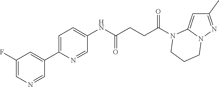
C1(C)=NN2C(=C1)N(C(CCC(NC1=CC=C(C3=CC(F)=CN=C3)N=C1)=O)=O)CCC2
